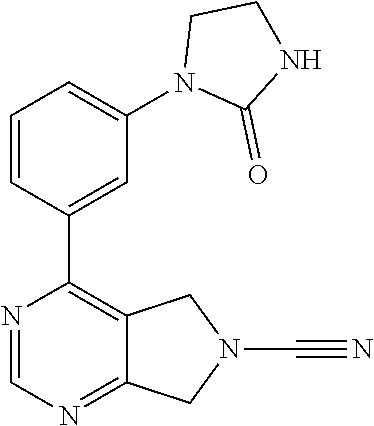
C1=CC(C2=C3C(=NC=N2)CN(C#N)C3)=CC(N2C(=O)NCC2)=C1
